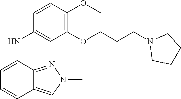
N(C1=CC(OCCCN2CCCC2)=C(OC)C=C1)C1=CC=CC2=CN(C)N=C12
